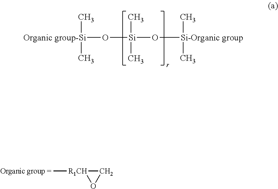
O([Organic group-Si](C)C)[Si](O[Si-Organic group](C)C)(C)C.[R1CH]1(C)CO1
